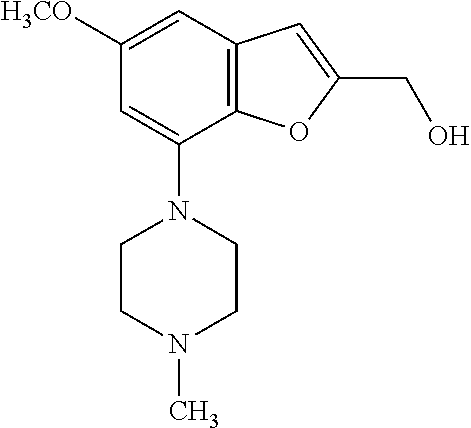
C12=C(C=C([H3CO])C=C1N1CCN(C)CC1)C=C(CO)O2
